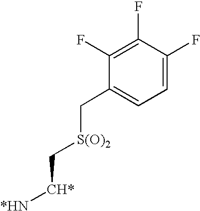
C1(F)=C(F)C(F)=CC=C1C[S(O)2]C[CH*][*HN]
